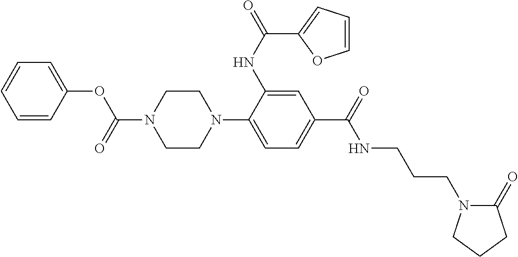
C1CN(C2=CC=C(C(=O)NCCCN3C(=O)CCC3)C=C2NC(=O)C2=CC=CO2)CCN1C(=O)OC1=CC=CC=C1
